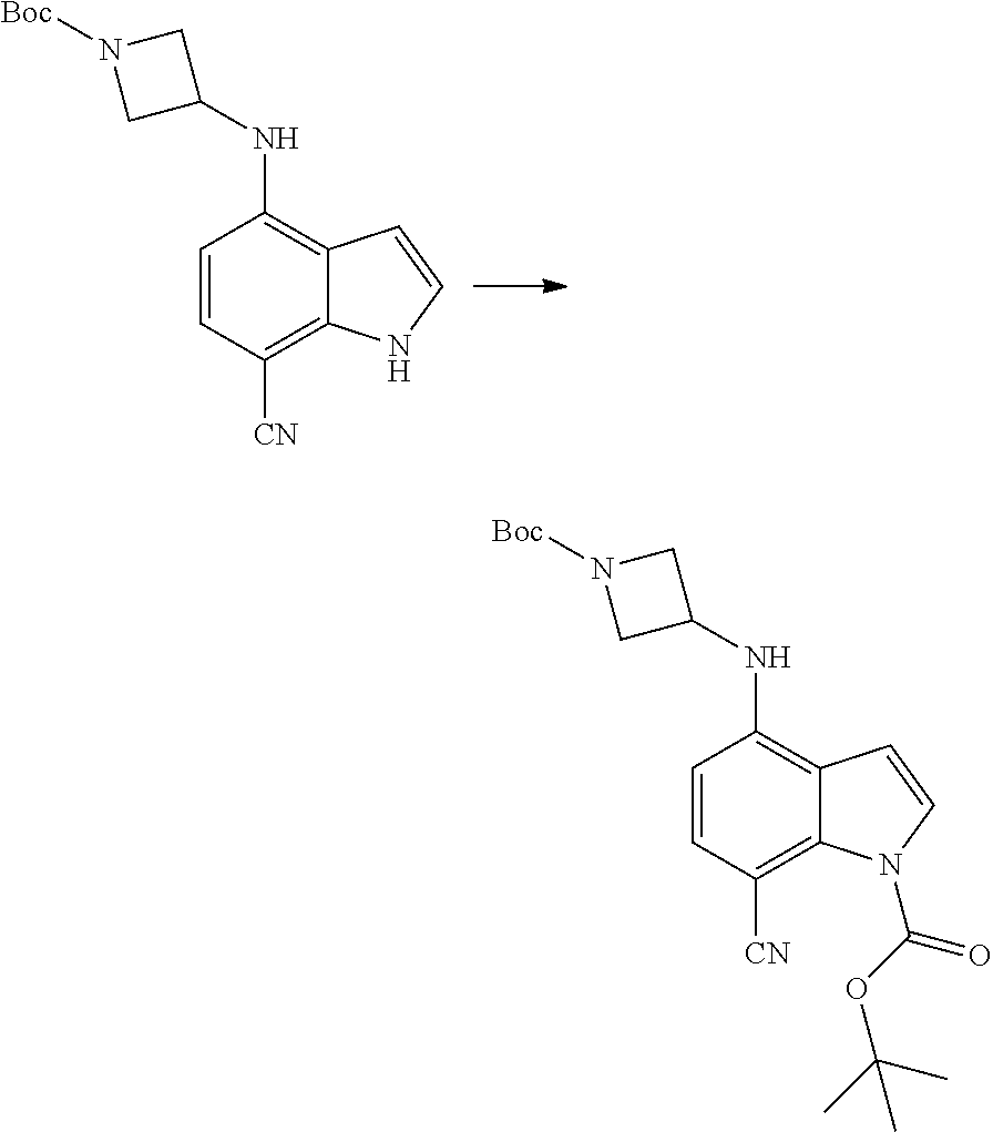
C1=CC([CN])=C2C(=C1NC1CN([Boc])C1)C=CN2C(=O)OC(C)(C)C.C1=CC([CN])=C2C(=C1NC1CN([Boc])C1)C=CN2
